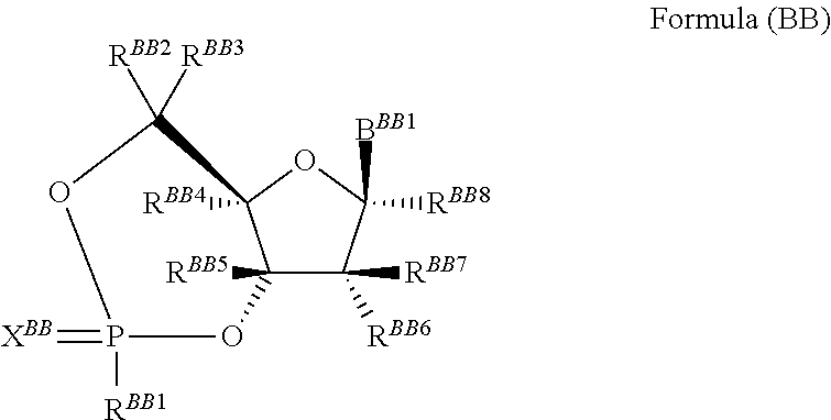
C12([RBB5])C([RBB7])([RBB6])C([RBB8])([BBB1])OC1([RBB4])C([RBB3])([RBB2])OP(=[XBB])([RBB1])O2
